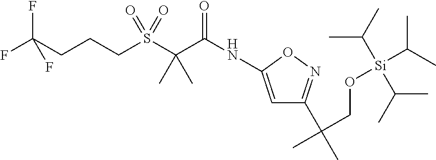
C(S(C(C(NC1=CC(C(CO[Si](C(C)C)(C(C)C)C(C)C)(C)C)=NO1)=O)(C)C)(=O)=O)CCC(F)(F)F
